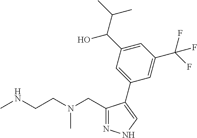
C1(CN(CCNC)C)=NNC=C1C1=CC(C(C(C)C)O)=CC(C(F)(F)F)=C1
